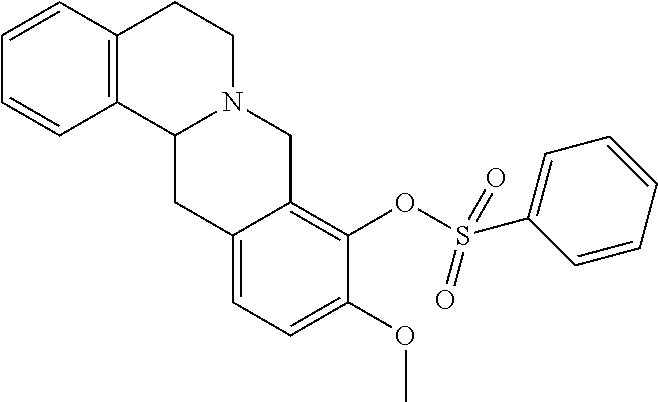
C1=CC2=C(C=C1)CCN1C2CC2=CC=C(OC)C(OS(C3=CC=CC=C3)(=O)=O)=C2C1
